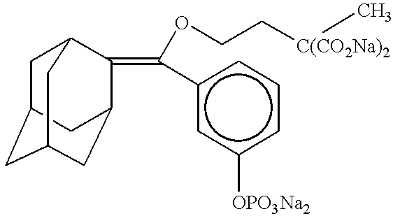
C1C2CC3CC(C(=C(OCC[C(CO2Na)2]C)c4cc([OPO3Na2])ccc4)C1C3)C2
